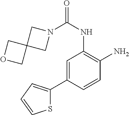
C1=C(C2=CC=CS2)C=CC(N)=C1NC(=O)N1CC2(C1)COC2
